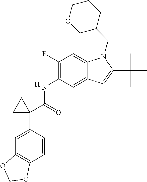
C1(NC(C2(C3=CC4=C(C=C3)OCO4)CC2)=O)=C(F)C=C2C(=C1)C=C(C(C)(C)C)N2CC1CCCOC1.[H]
